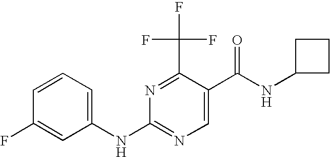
C1=CC=C(NC2=NC=C(C(NC3CCC3)=O)C(C(F)(F)F)=N2)C=C1F
